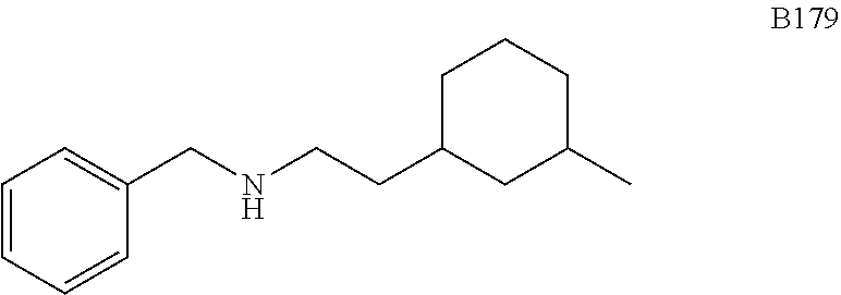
C1=CC=CC=C1CNCCC1CCCC(C)C1
